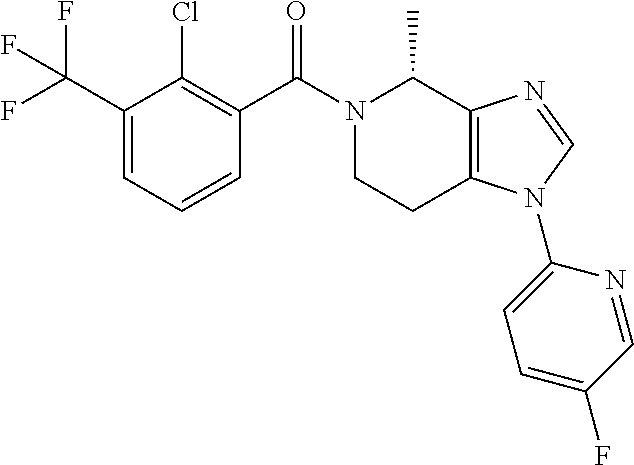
N1(C(C2=C(Cl)C(C(F)(F)F)=CC=C2)=O)CCC2=C(C1C)N=CN2C1=CC=C(F)C=N1
